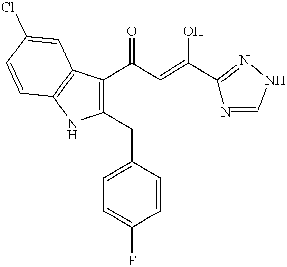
C1(CC2=CC=C(F)C=C2)=C(C(C=C(C2=NNC=N2)O)=O)C2=C(N1)C=CC(Cl)=C2
